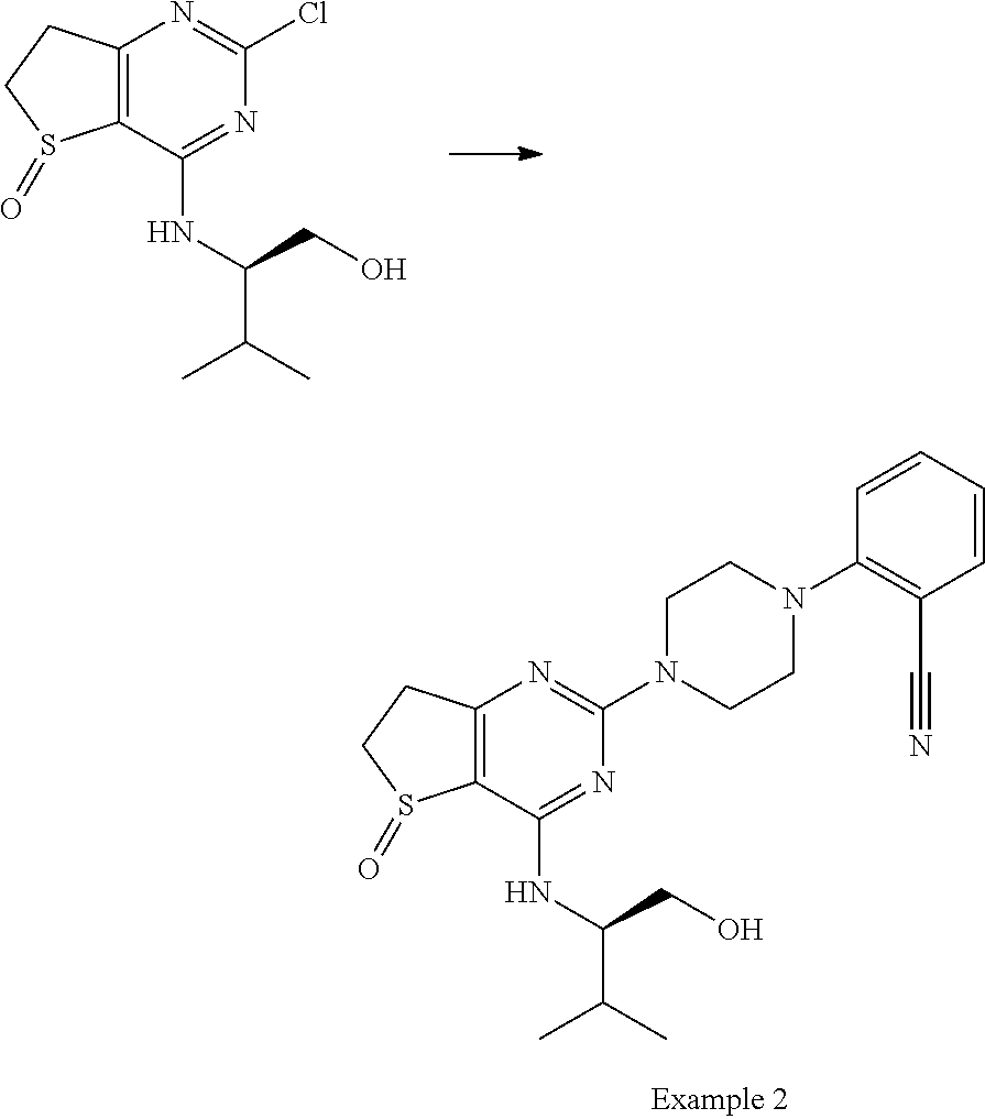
C12=C(C(NC(CO)C(C)C)=NC(Cl)=N1)S(=O)CC2.C12=C(C(NC(CO)C(C)C)=NC(N3CCN(C4=C(C#N)C=CC=C4)CC3)=N1)S(=O)CC2
